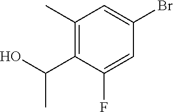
C1(C)=C(C(O)C)C(F)=CC(Br)=C1
